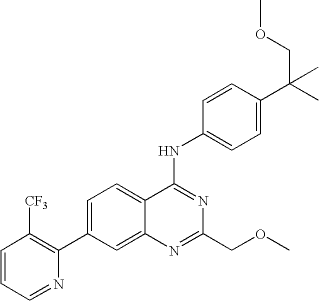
C1=CC=NC(C2=CC=C3C(=C2)N=C(COC)N=C3NC2=CC=C(C(C)(C)COC)C=C2)=C1[CF3]
